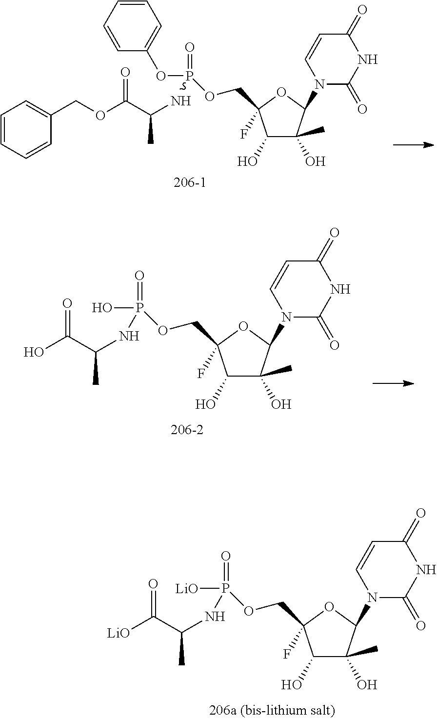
[LiO]P(=O)(NC(C([LiO])=O)C)OCC1(F)C(O)C(O)(C)C(N2C(=O)NC(=O)C=C2)O1.C1(OP(=O)(NC(C(OCC2=CC=CC=C2)=O)C)OCC2(F)C(O)C(O)(C)C(N3C(=O)NC(=O)C=C3)O2)=CC=CC=C1.OP(=O)(NC(C(O)=O)C)OCC1(F)C(O)C(O)(C)C(N2C(=O)NC(=O)C=C2)O1
